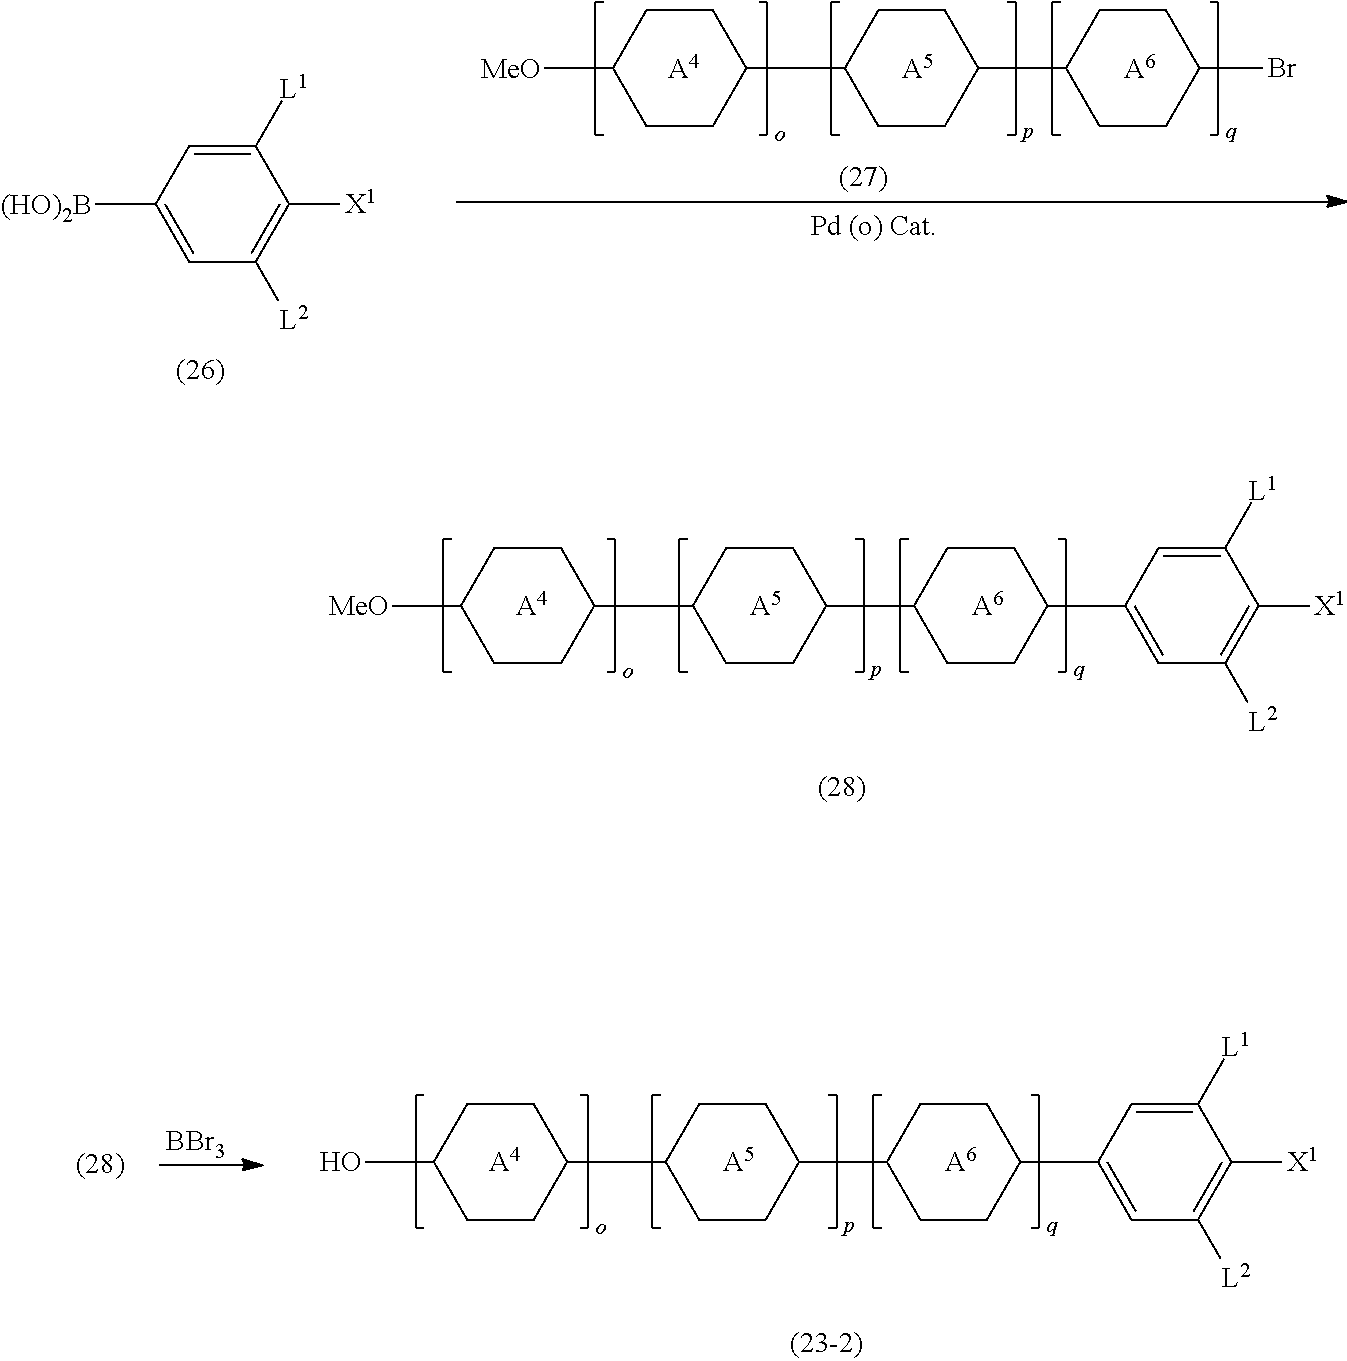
[A4].[A5].[A6].C1CC([MeO])CCC1C1CCC(C2CCC(C3=CC([L2])=C([X1])C([L1])=C3)CC2)CC1.[A4].[A5].[A6].C1CC(O)CCC1C1CCC(C2CCC(C3=CC([L2])=C([X1])C([L1])=C3)CC2)CC1.[BBr3].[(HO)2B]C1=CC([L2])=C([X1])C([L1])=C1.[A4].[A5].[A6].C1CC([MeO])CCC1C1CCC(C2CCC(Br)CC2)CC1
